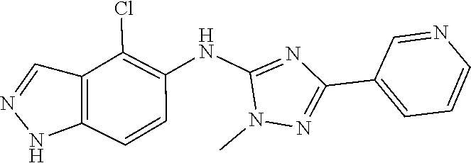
N1=CC2=C(N1)C=CC(NC1=NC(C3=CC=CN=C3)=NN1C)=C2Cl
